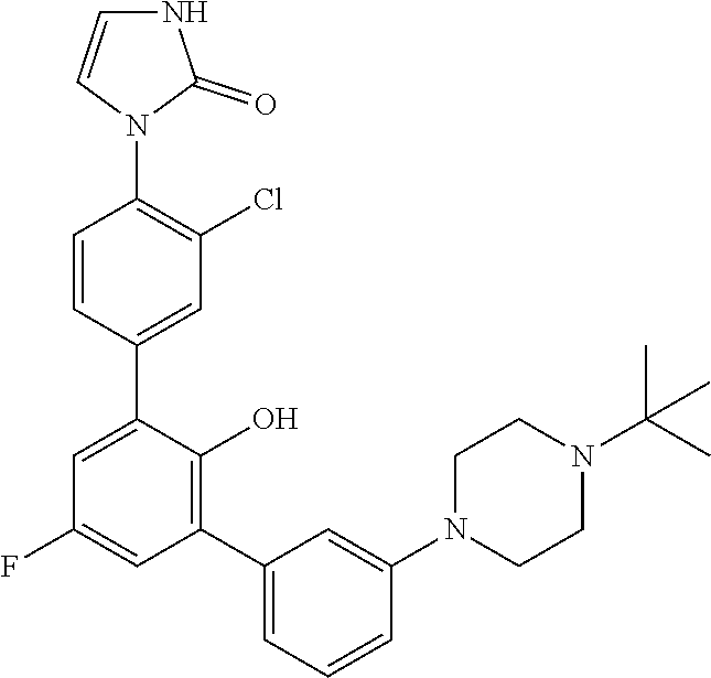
C1CN(C2=CC(C3=C(O)C(C4=CC(Cl)=C(N5C=CNC5=O)C=C4)=CC(F)=C3)=CC=C2)CCN1C(C)(C)C
